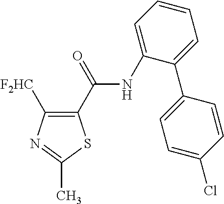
C1(C(NC2=CC=CC=C2C2=CC=C(Cl)C=C2)=O)=C([F2HC])N=C(C)S1
